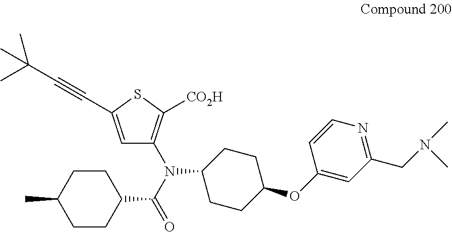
C1CC(C(N(C2=C([CO2H])SC(C#CC(C)(C)C)=C2)C2CCC(OC3=CC(CN(C)C)=NC=C3)CC2)=O)CCC1C
